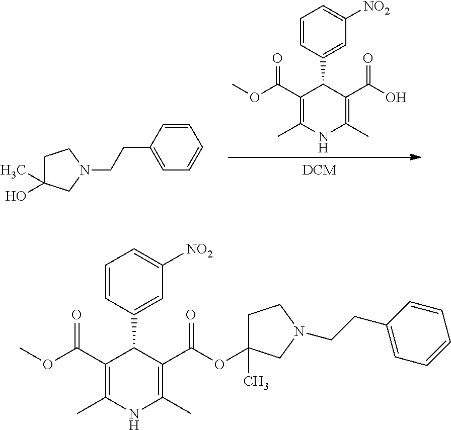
C1=CC(C2C(C(OC)=O)=C(C)NC(C)=C2C(O)=O)=CC([NO2])=C1.C1=CC(CCN2CCC(O)(C)C2)=CC=C1.C1=CC(C2C(C(OC)=O)=C(C)NC(C)=C2C(OC2(C)CCN(CCC3=CC=CC=C3)C2)=O)=CC([NO2])=C1
